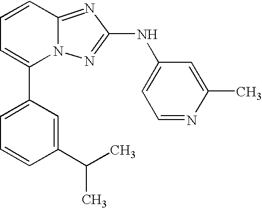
C1(C2=CC=CC3=NC(NC4=CC=NC(C)=C4)=NN23)=CC=CC(C(C)C)=C1
